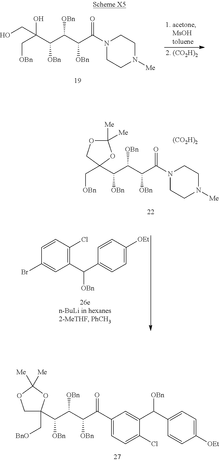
N1(C(C(C(C(C(C[OBn])(CO)O)[OBn])[OBn])[OBn])=O)CCN([Me])CC1.N1(C(C(C(C(C2(C[OBn])OC([Me])([Me])OC2)[OBn])[OBn])[OBn])=O)CCN([Me])CC1.[(CO2H)2].C1=CC(Br)=CC(C(C2=CC=C([OEt])C=C2)[OBn])=C1Cl.C1(C(C(C(C([OBn])C2(C[BnO])COC([Me])([Me])O2)[OBn])[OBn])=O)=CC=C(Cl)C(C(C2=CC=C([OEt])C=C2)[OBn])=C1
